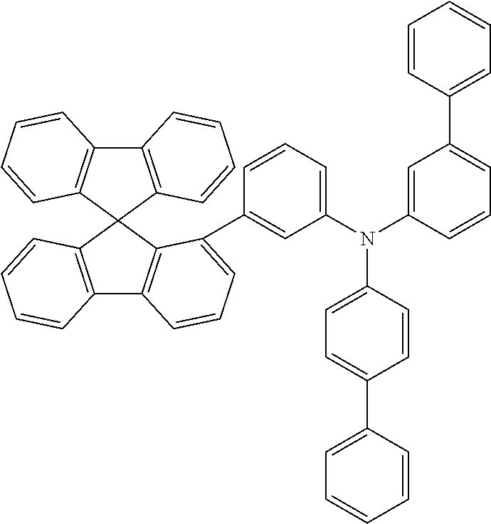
C12=C(C3(C4=C1C=CC=C4)C1=C(C4=C3C(C3=CC(N(C5=CC=C(C6=CC=CC=C6)C=C5)C5=CC(C6=CC=CC=C6)=CC=C5)=CC=C3)=CC=C4)C=CC=C1)C=CC=C2
